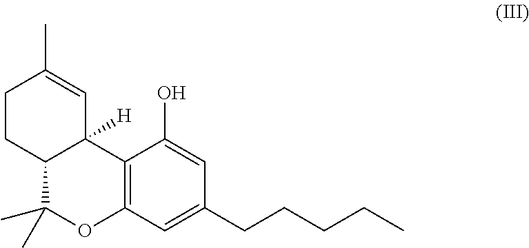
C1CC2C([H])(C=C1C)C1=C(C=C(CCCCC)C=C1O)OC2(C)C
